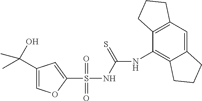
N(C1=C2C(=CC3=C1CCC3)CCC2)C(NS(C1=CC(C(C)(O)C)=CO1)(=O)=O)=S
